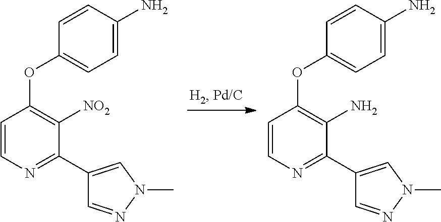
C1=CN=C(C2=CN(C)N=C2)C([NO2])=C1OC1=CC=C(N)C=C1.C1=CN=C(C2=CN(C)N=C2)C(N)=C1OC1=CC=C(N)C=C1
